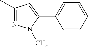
C1(C)=NN(C)C(C2=CC=CC=C2)=C1
